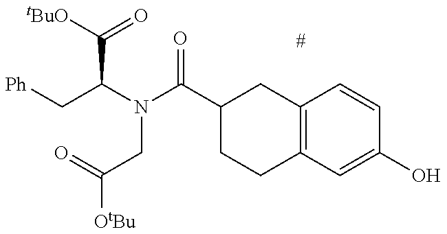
[Ph]CC(C(=O)[tBuO])N(CC(=O)[OtBu])C(=O)C1CCC2=C(C1)C=CC(O)=C2
